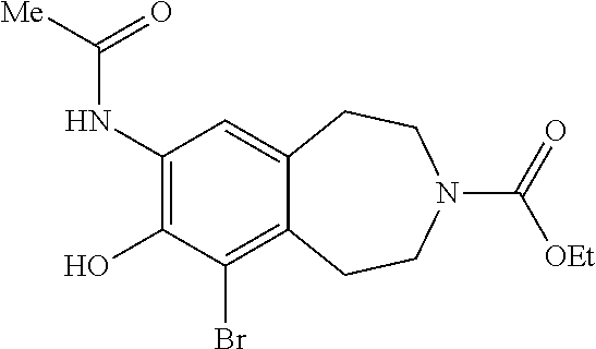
C1(O)=C(NC([Me])=O)C=C2C(=C1Br)CCN(C(=O)[OEt])CC2
